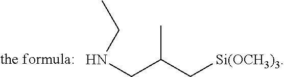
N(CC(C[Si(OCH3)3])C)CC
